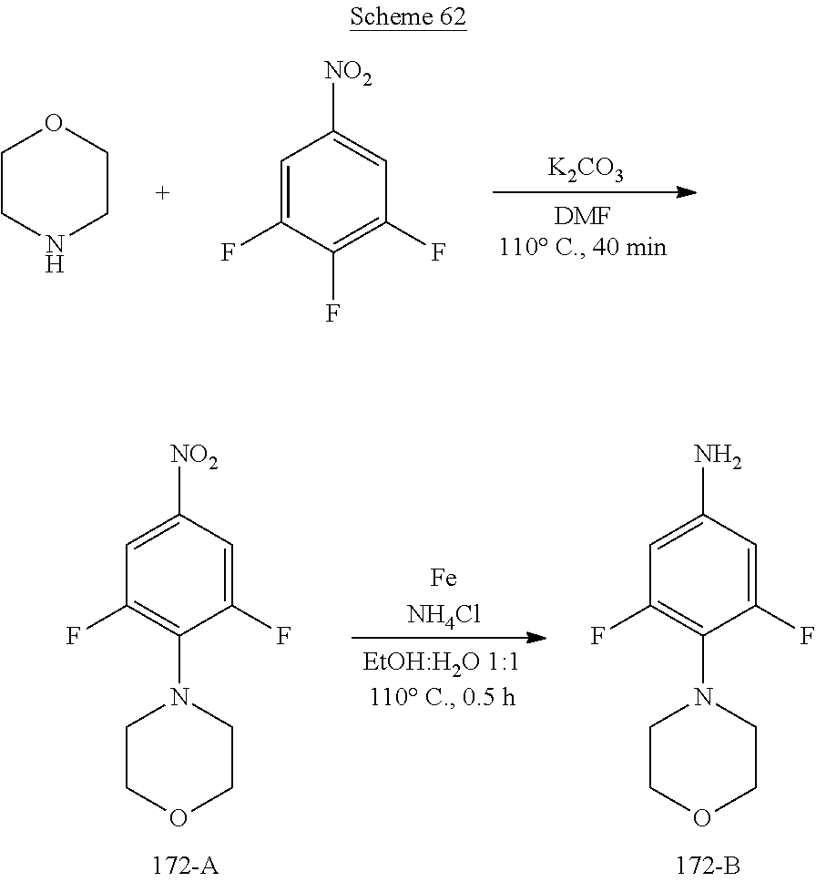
C1=C(F)C(F)=C(F)C=C1[NO2].[K2CO3].C1CNCCO1.C1([NO2])=CC(F)=C(N2CCOCC2)C(F)=C1.[FeNH4Cl].C1(N)=CC(F)=C(N2CCOCC2)C(F)=C1
